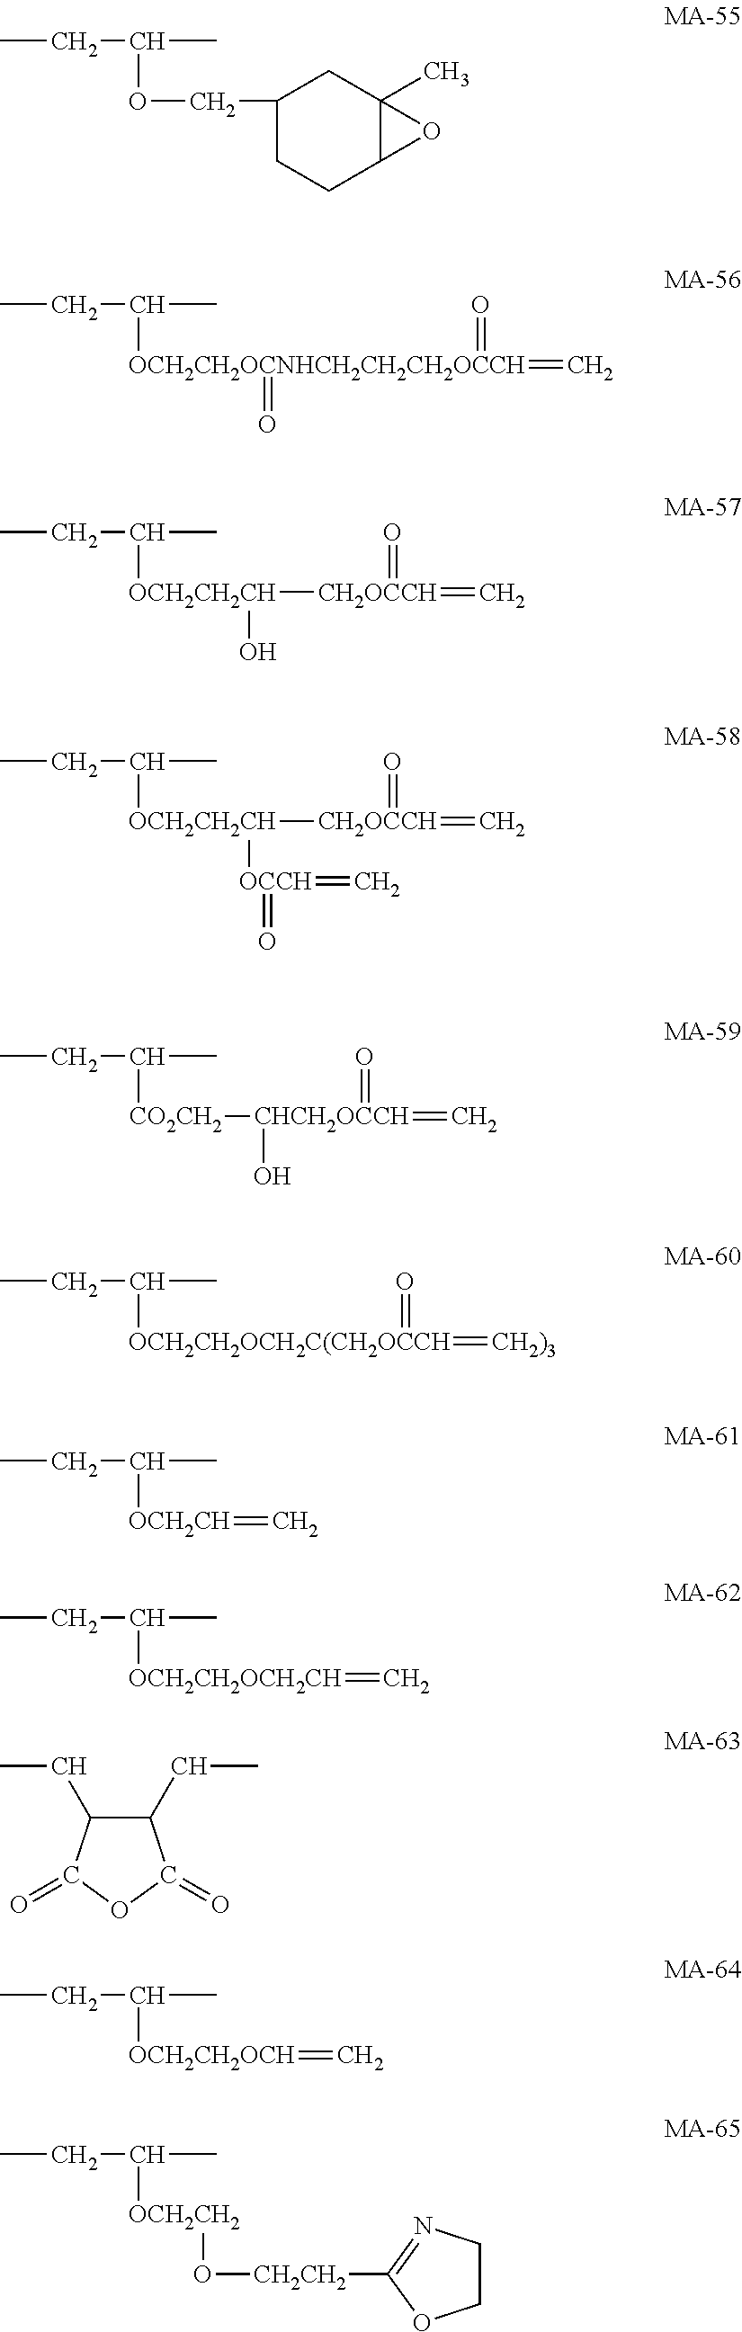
CCC(C)OCC1CCC2C(C)(C1)O2.CCC(C)[OCH2CH2OCNHCH2CH2CH2OCCH](=C)(=O)=O.CCC(C)[OCH2CH2CH]([CH2OCCH](=C)=O)O.CCC(C)[OCH2CH2CH]([CH2OCCH](=C)=O)[OCCH](=C)=O.CCC(C)[CO2CH2][CHCH2OCCH](=C)(=O)O.CCC(C)[OCH2CH2OCH2C(CH2OCCH](=[CH2)3])=O.CCC(C)[OCH2CH]=C.CCC(C)[OCH2CH2OCH2CH]=C.C1(CC)C(CC)C(=O)OC1=O.CCC(C)[OCH2CH2OCH]=C.CCC(C)[OCH2CH2]O[CH2CH2]C1=NCCO1
